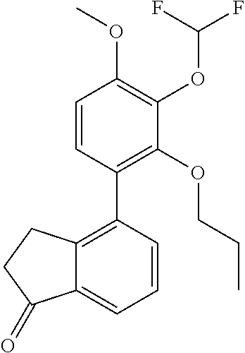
C1=CC(C2=C3C(=CC=C2)C(=O)CC3)=C(OCCC)C(OC(F)F)=C1OC
